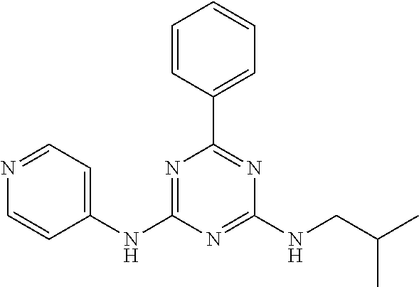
C1(NC2=NC(C3=CC=CC=C3)=NC(NCC(C)C)=N2)=CC=NC=C1
